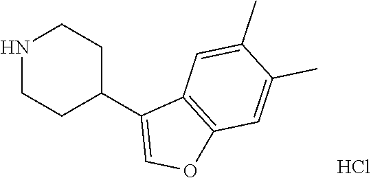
N1CCC(C2=COC3=C2C=C(C)C(C)=C3)CC1.Cl
